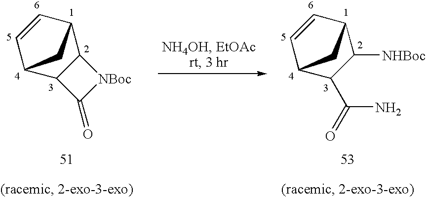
C12C3CC(C=C3)C1C(=O)[NBoc]2.C1(C(N)=O)C([NHBoc])C2C=CC1C2
